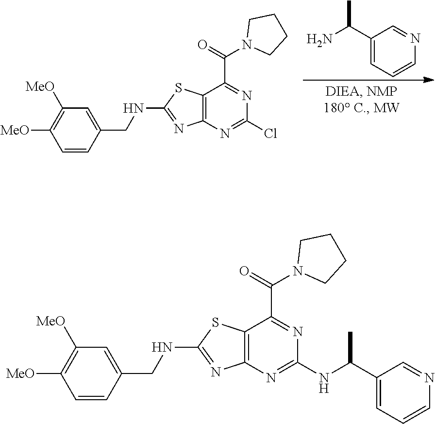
C1(C(N)C)=CC=CN=C1.C12=C(N=C(Cl)N=C1C(=O)N1CCCC1)N=C(NCC1=CC([MeO])=C([MeO])C=C1)S2.C12=C(N=C(NC(C3=CC=CN=C3)C)N=C1C(=O)N1CCCC1)N=C(NCC1=CC([MeO])=C([MeO])C=C1)S2
